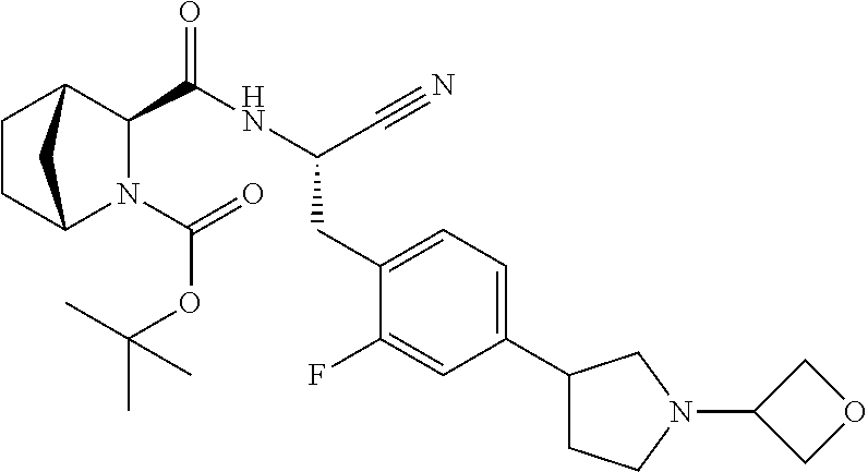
N1(C(=O)OC(C)(C)C)C2CCC(C1C(NC(C#N)CC1=CC=C(C3CCN(C4COC4)C3)C=C1F)=O)C2
